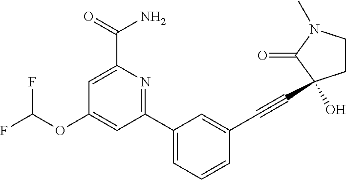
C1(OC(F)F)=CC(C2=CC=CC(C#CC3(O)CCN(C)C3=O)=C2)=NC(C(=O)N)=C1
